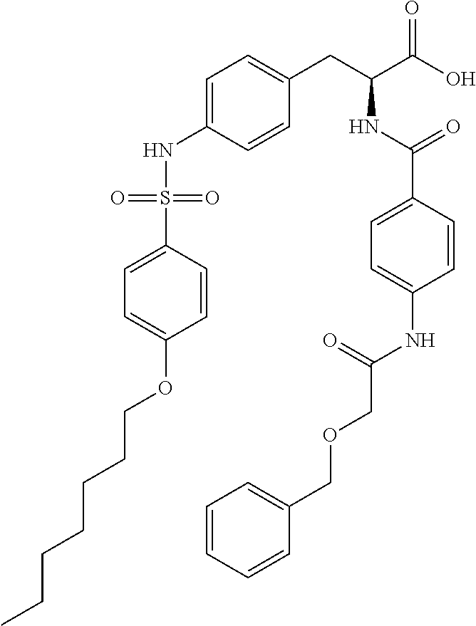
C1=CC(S(NC2=CC=C(CC(C(O)=O)NC(C3=CC=C(NC(COCC4=CC=CC=C4)=O)C=C3)=O)C=C2)(=O)=O)=CC=C1OCCCCCCC
